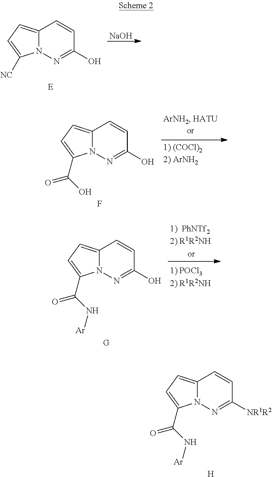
C12=CC=C([NC])N1N=C(O)C=C2.[E].[NaOH].C12=CC=C(C(=O)O)N1N=C(O)C=C2.F.C12=CC=C(C(=O)N[Ar])N1N=C(O)C=C2.[G].C12=CC=C(C(=O)N[Ar])N1N=C([NR1R2])C=C2.[H]
